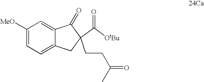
C1([MeO])=CC=C2C(=C1)C(=O)C(CCC(=O)C)(C([OtBu])=O)C2
